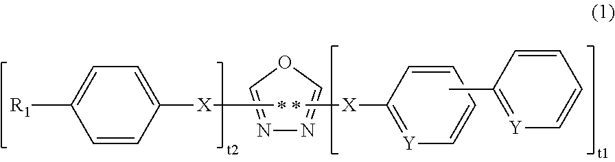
N1=COC=N1.C[X]C1=CC=C([R1])C=C1.C[X]C1=[Y]C=CC=C1.CC1=[Y]C=CC=C1
